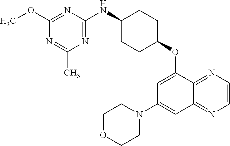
C1(OC)=NC(NC2CCC(OC3=CC(N4CCOCC4)=CC4=NC=CN=C34)CC2)=NC(C)=N1
